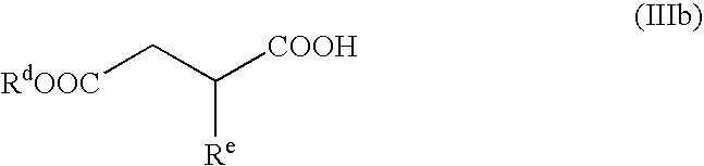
[RdOOC]CC([COOH])[Re]
